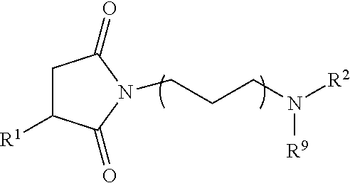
C1C([R1])C(=O)N(CCCN([R2])[R9])C1=O
